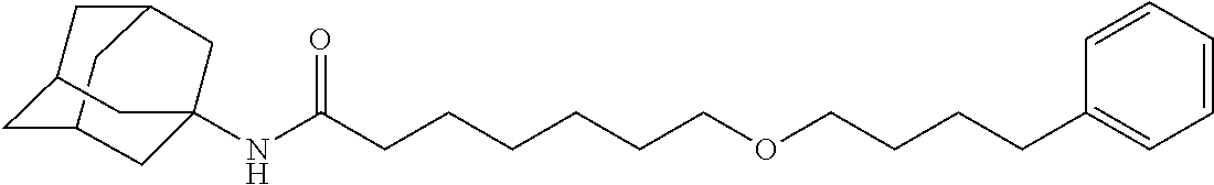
C12CC3CC(C1)CC(NC(CCCCCCOCCCCC1=CC=CC=C1)=O)(C3)C2
